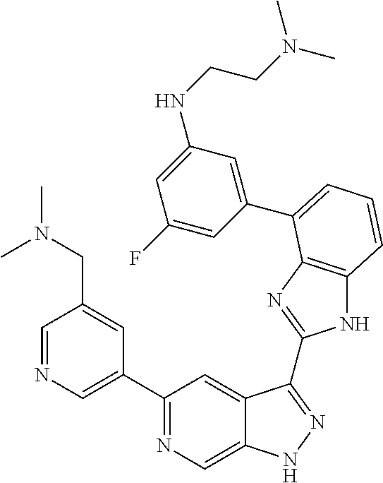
C1=NC=C(C2=NC=C3C(=C2)C(C2=NC4=C(N2)C=CC=C4C2=CC(NCCN(C)C)=CC(F)=C2)=NN3)C=C1CN(C)C
